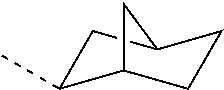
C1C(C)C2CCC1C2
